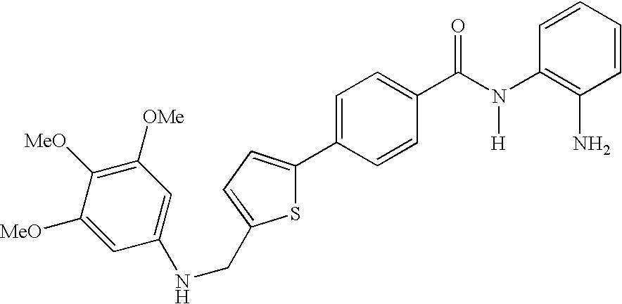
C1(C2=CC=C(CNC3=CC([OMe])=C([MeO])C([MeO])=C3)S2)=CC=C(C(N(C2=C(N)C=CC=C2)[H])=O)C=C1
